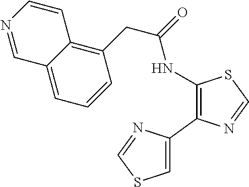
N(C1=C(C2=CSC=N2)N=CS1)C(=O)CC1=C2C(=CC=C1)C=NC=C2
